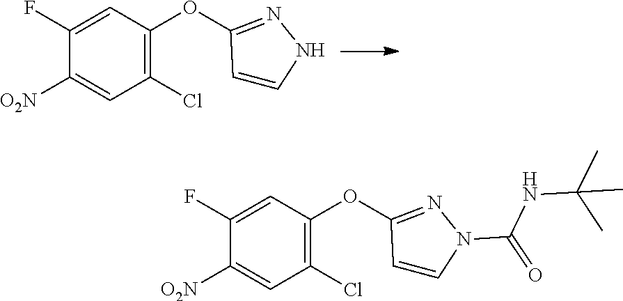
C1(Cl)=C(OC2=NNC=C2)C=C(F)C([O2N])=C1.C1(Cl)=C(OC2=NN(C(=O)NC(C)(C)C)C=C2)C=C(F)C([O2N])=C1
